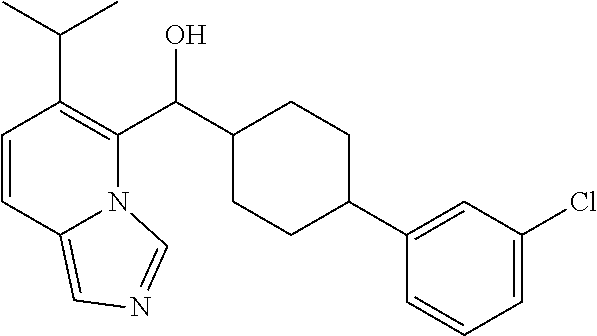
C1=CC2=CN=CN2C(C(C2CCC(C3=CC(Cl)=CC=C3)CC2)O)=C1C(C)C
